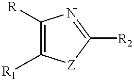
C1([R])=C([R1])[Z]C([R2])=N1
